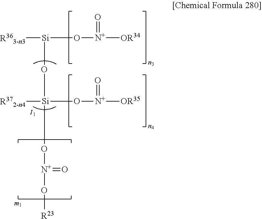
[R363-n3][Si](O[N+](=O)[OR34])O[Si]([R372-n4])(O[N+](=O)[OR35])O[N+](=O)O[R23]
